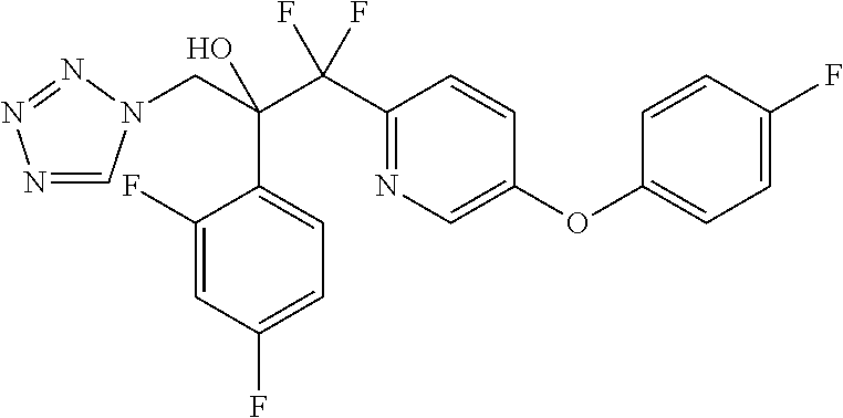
C1(C(C(CN2C=NN=N2)(C2=CC=C(F)C=C2F)O)(F)F)=NC=C(OC2=CC=C(F)C=C2)C=C1
